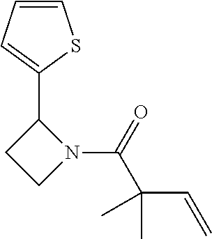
N1(C(=O)C(C=C)(C)C)C(C2=CC=CS2)CC1
